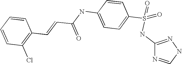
C(C(NC1=CC=C(S(NC2=NNC=N2)(=O)=O)C=C1)=O)=CC1=C(Cl)C=CC=C1
